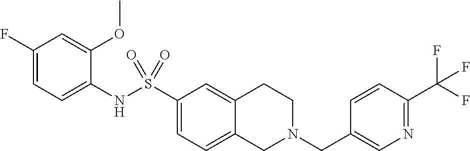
C1(F)=CC=C(NS(C2=CC=C3C(=C2)CCN(CC2=CN=C(C(F)(F)F)C=C2)C3)(=O)=O)C(OC)=C1
